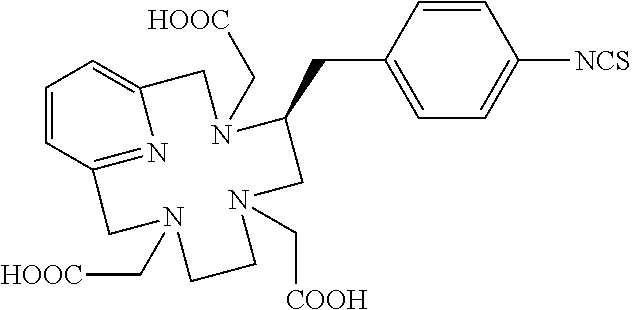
C1=CC(CC2N(C[HOOC])CC3=CC=CC(=N3)CN(C[HOOC])CCN(C[COOH])C2)=CC=C1[NCS]
